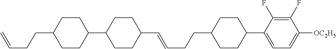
C1CC(CCC=C)CCC1C1CCC(C=CCCC2CCC(C3=CC=C([OC2H5])C(F)=C3F)CC2)CC1
